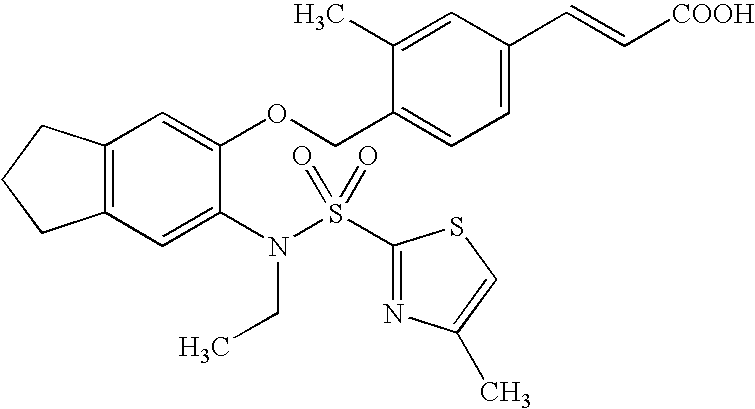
C12=C(C=C(N(S(C3=NC(C)=CS3)(=O)=O)CC)C(OCC3=CC=C(C=C[COOH])C=C3C)=C1)CCC2
